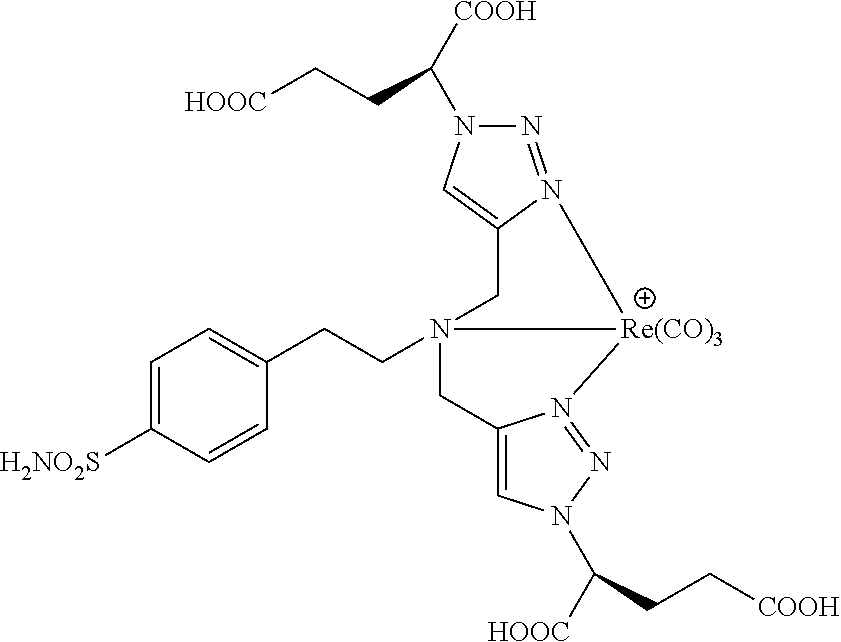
C1=C([H2NO2S])C=CC(CCN23CC4=CN(C([HOOC])CC[COOH])N=N4[Re(CO)3]2N2=NN(C([COOH])CC[HOOC])C=C2C3)=C1
